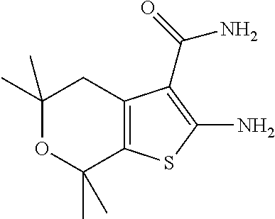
C1(C)(C)OC(C)(C)C2=C(C1)C(C(=O)N)=C(N)S2
